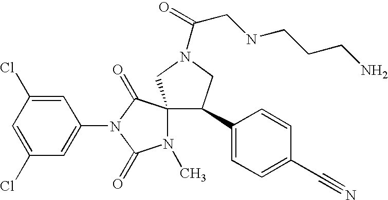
C1=C(Cl)C=C(N2C(=O)C3(N(C)C2=O)C(C2=CC=C(C#N)C=C2)CN(C(CNCCCN)=O)C3)C=C1Cl
